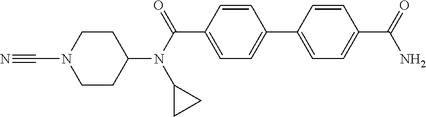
N1(C#N)CCC(N(C2CC2)C(=O)C2=CC=C(C3=CC=C(C(=O)N)C=C3)C=C2)CC1
